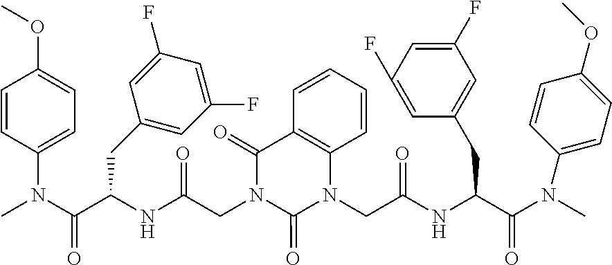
CN(C(C(NC(CN1C(=O)N(CC(NC(C(N(C)C2=CC=C(OC)C=C2)=O)CC2=CC(F)=CC(F)=C2)=O)C2=C(C1=O)C=CC=C2)=O)CC1=CC(F)=CC(F)=C1)=O)C1=CC=C(OC)C=C1
